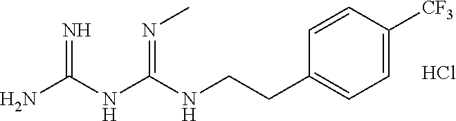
Cl.C(NC(NC(N)=N)=NC)CC1=CC=C([CF3])C=C1
